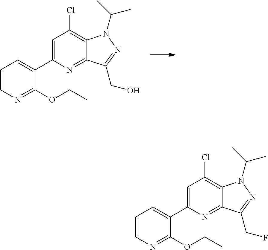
C1=CN=C(OCC)C(C2=CC(Cl)=C3C(=N2)C(CO)=NN3C(C)C)=C1.C1=CN=C(OCC)C(C2=CC(Cl)=C3C(=N2)C(CF)=NN3C(C)C)=C1
